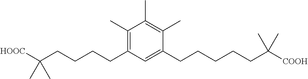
C1(C)=C(CCCCC([HOOC])(C)C)C=C(CCCCCC([COOH])(C)C)C(C)=C1C
